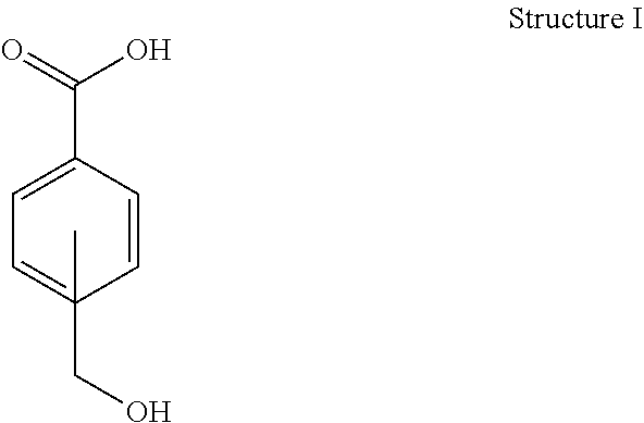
C1=CC(C(=O)O)=CC=C1(CO)C
